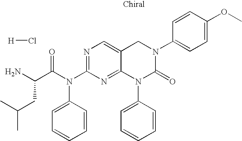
N1=C(N(C2=CC=CC=C2)C(=O)C(N)CC(C)C)N=C2C(=C1)CN(C1=CC=C(OC)C=C1)C(=O)N2C1=CC=CC=C1.[H]Cl
